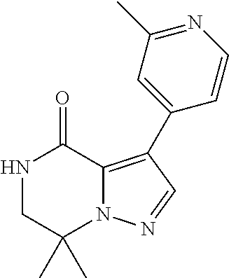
N1CC(C)(C)N2C(=C(C3=CC(C)=NC=C3)C=N2)C1=O
